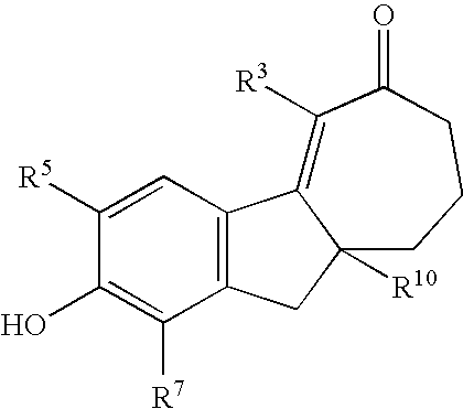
C12=C(C=C([R5])C(O)=C1[R7])C1=C([R3])C(=O)CCCC1([R10])C2
